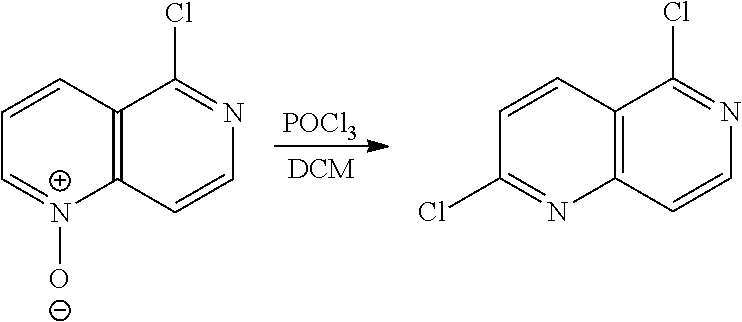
C1=CC2=C(N=C1Cl)C=CN=C2Cl.C1=CC2=C([N+]([O-])=C1)C=CN=C2Cl.[POCl3]
